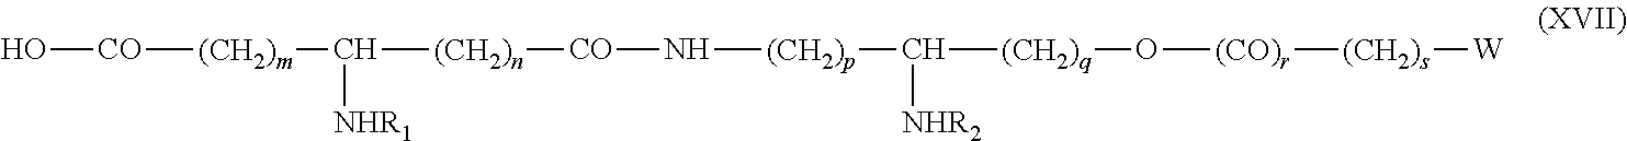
[CO]([(CH2)m]C([(CH2)n][CO]N[(CH2)p]C([(CH2)q]O[(CO)r][(CH2)s][W])[NHR2])[NHR1])O
